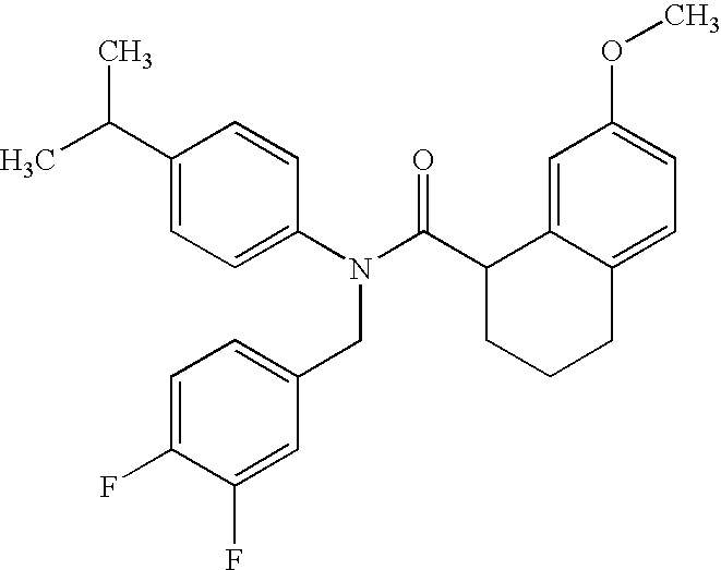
C1(C(C)C)=CC=C(N(C(C2CCCC3=CC=C(OC)C=C23)=O)CC2=CC=C(F)C(F)=C2)C=C1
